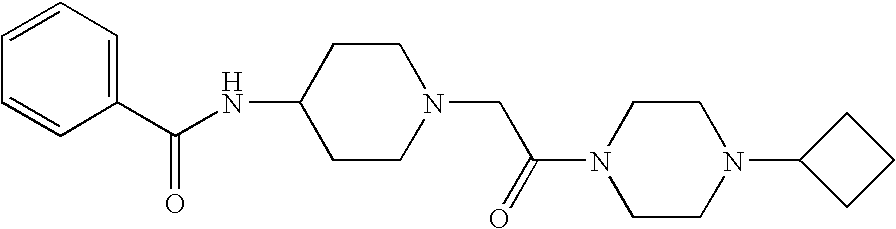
C1=CC=C(C(NC2CCN(CC(=O)N3CCN(C4CCC4)CC3)CC2)=O)C=C1
